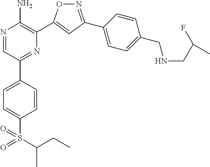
N1=C(C2=CC=C(CNCC(F)C)C=C2)C=C(C2=C(N)N=CC(C3=CC=C(S(=O)(=O)C(CC)C)C=C3)=N2)O1
